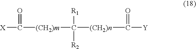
C([(CH2)n]C([Y])=O)([(CH2)m]C([X])=O)([R1])[R2]
